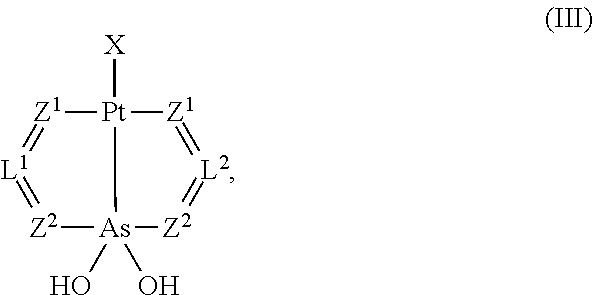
[X][Pt]12[Z1]=[L2]=[Z2][As]1(O)(O)[Z2]=[L1]=[Z1]2
